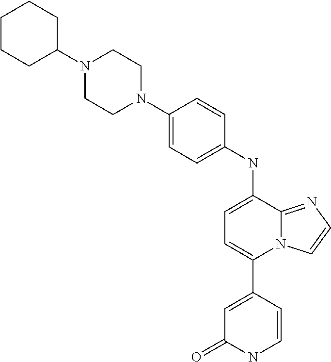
C1(C2=CC(=O)NC=C2)=CC=C(NC2=CC=C(N3CCN(C4CCCCC4)CC3)C=C2)C2=NC=CN12
